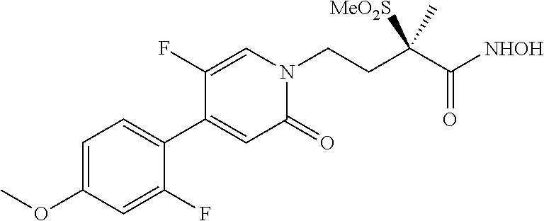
C1(OC)=CC=C(C2=CC(=O)N(CCC(C([NHOH])=O)([MeO2S])C)C=C2F)C(F)=C1
